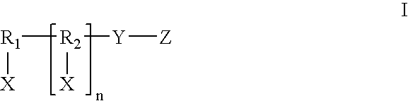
[R2]([R1][X])([Y][Z])[X]
